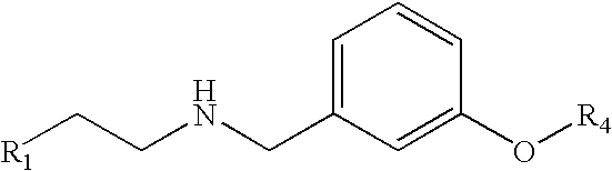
C1=C(CNCC[R1])C=C(O[R4])C=C1
